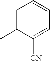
C1=C(C)C([CN])=CC=C1
